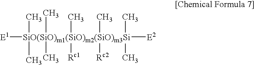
[E1][SiO(SiO)m1(SiO)m2(SiO)m3Si]([E2])(C)([Rc1])(C)([Rc2])(C)(C)(C)(C)(C)C
